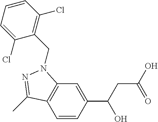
C1=CC(C(CC(O)=O)O)=CC2=C1C(C)=NN2CC1=C(Cl)C=CC=C1Cl
